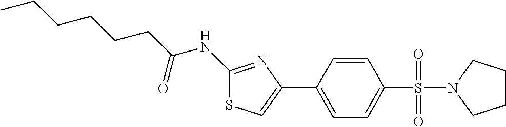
C1(NC(CCCCCC)=O)=NC(C2=CC=C(S(=O)(=O)N3CCCC3)C=C2)=CS1
